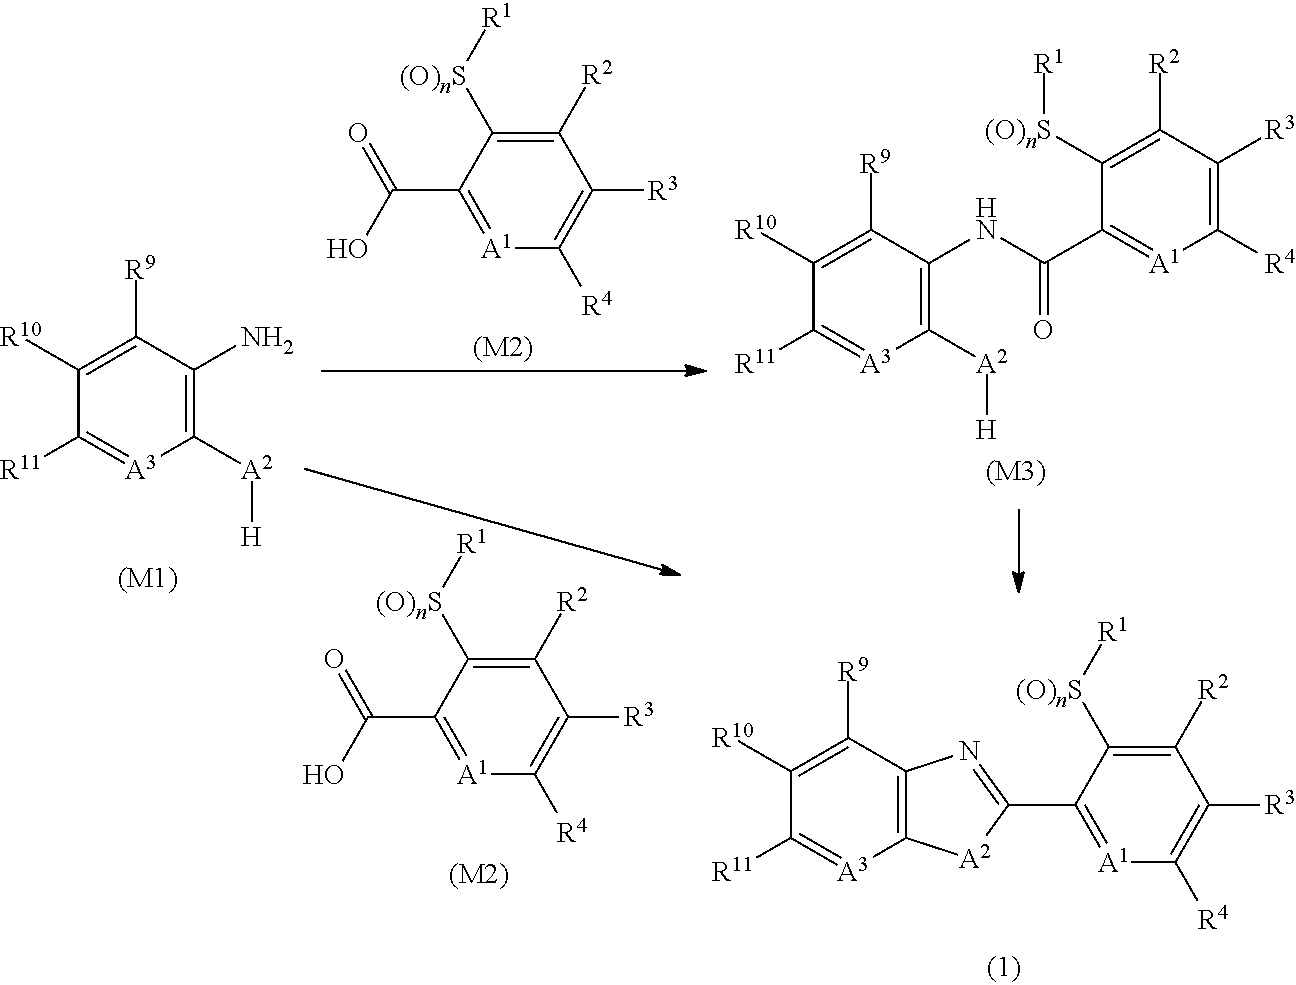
[(M2)].C1([R2])=C([(O)nS][R1])C(C(=O)O)=[A1]C([R4])=C1[R3].[(M2)].C1([R2])=C([(O)nS][R1])C(C(=O)O)=[A1]C([R4])=C1[R3].[R9]C1=C([R10])C([R11])=[A3]C([A2][H])=C1N.[(M1)].[R9]C1=C([R10])C([R11])=[A3]C([A2][H])=C1NC(C1=[A1]C([R4])=C([R3])C([R2])=C1[(O)nS][R1])=O.[(M3)].C12=C(C([R9])=C([R10])C([R11])=[A3]1)N=C(C1=[A1]C([R4])=C([R3])C([R2])=C1[(O)nS][R1])[A2]2
